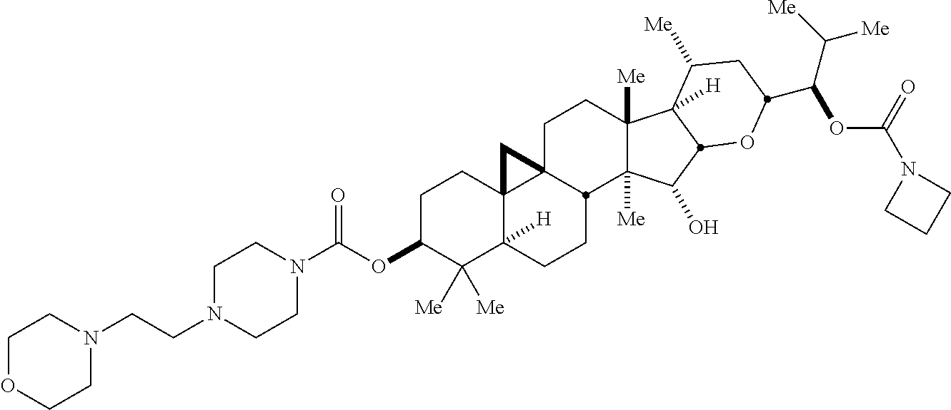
C1C23C4(C([H])(CCC2C2([Me])C([Me])(C1)C1([H])C([Me])CC(C(C([Me])[Me])OC(=O)N5CCC5)OC1C2O)C([Me])([Me])C(OC(N1CCN(CCN2CCOCC2)CC1)=O)CC4)C3
